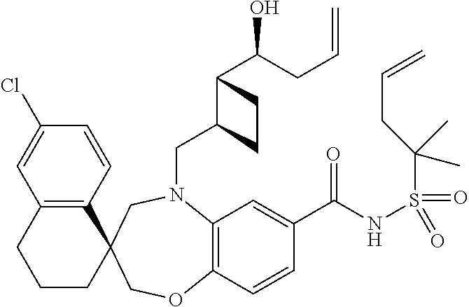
C1=CC2=C(C=C1Cl)CCCC21COC2=C(N(CC3C(C(CC=C)O)CC3)C1)C=C(C(NS(=O)(=O)C(C)(C)CC=C)=O)C=C2
